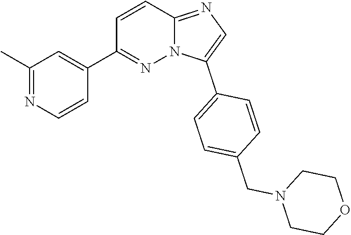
C1=C(C2=CC=C(CN3CCOCC3)C=C2)N2C(=N1)C=CC(C1=CC(C)=NC=C1)=N2
